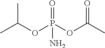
CC(OP(OC(C)=O)(=O)N)C
